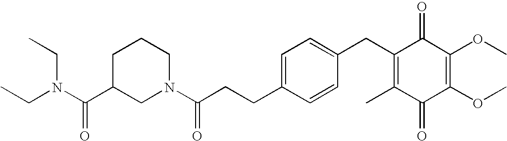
C1(=O)C(C)=C(CC2=CC=C(CCC(N3CCCC(C(N(CC)CC)=O)C3)=O)C=C2)C(=O)C(OC)=C1OC
